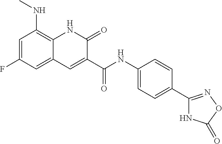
C1=C(F)C=C2C(=C1NC)NC(=O)C(C(NC1=CC=C(C3=NOC(=O)N3)C=C1)=O)=C2
